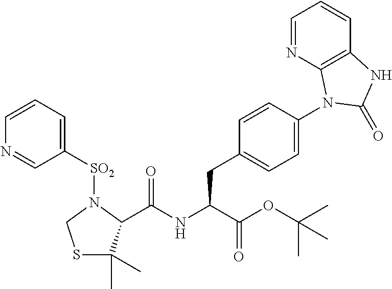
N(C(C(OC(C)(C)C)=O)CC1=CC=C(N2C3=C(C=CC=N3)NC2=O)C=C1)C(=O)C1C(C)(C)SCN1[SO2]C1=CC=CN=C1
